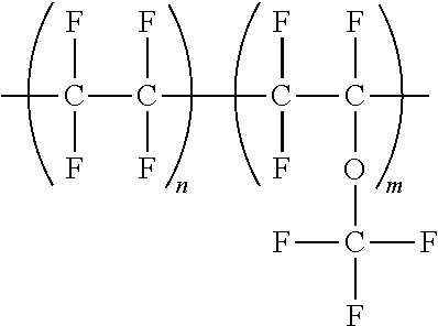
CC(F)(F)C(C(C(C)(F)OC(F)(F)F)(F)F)(F)F
